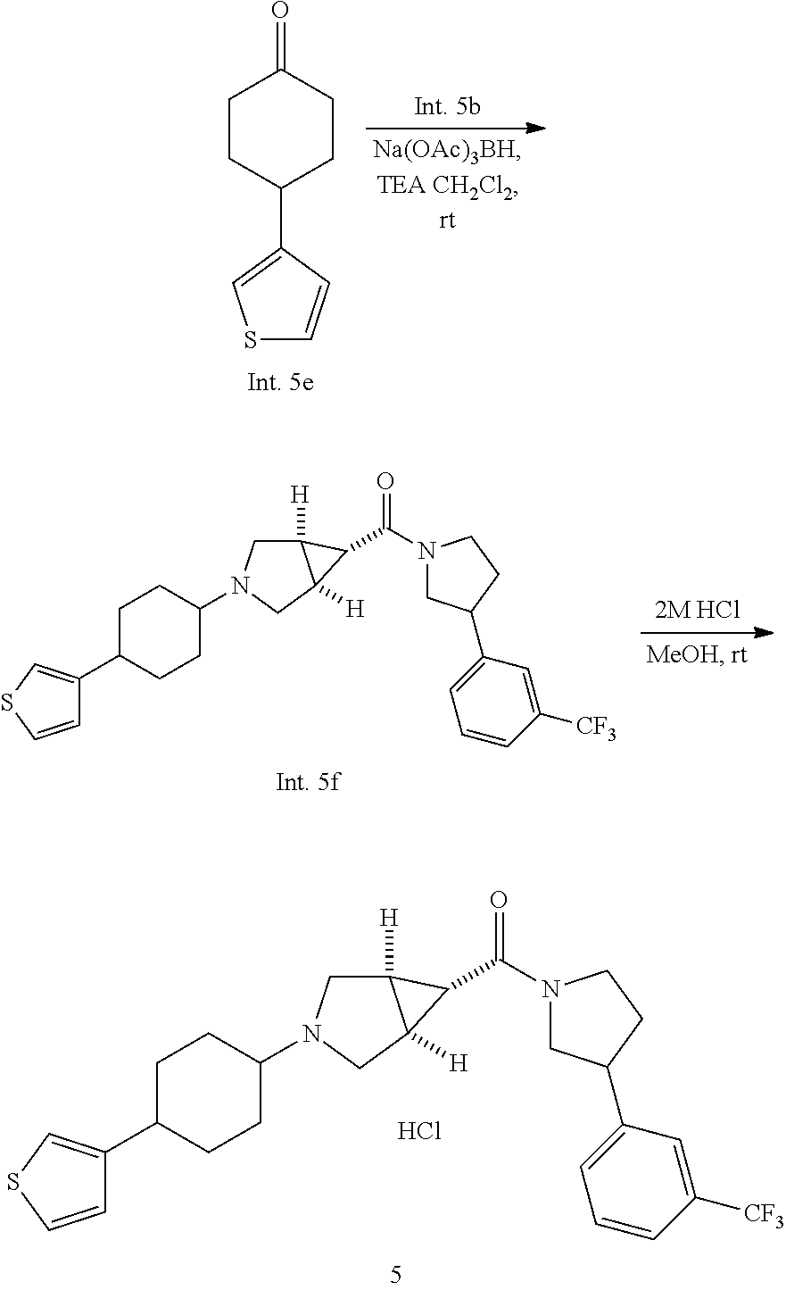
O=C1CCC(C2=CSC=C2)CC1.C12([H])CN(C3CCC(C4=CSC=C4)CC3)CC1([H])C2C(=O)N1CC(C2=CC=CC([CF3])=C2)CC1.C12([H])CN(C3CCC(C4=CSC=C4)CC3)CC1([H])C2C(=O)N1CC(C2=CC=CC([CF3])=C2)CC1.Cl
